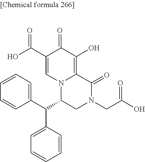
C12=C(O)C(=O)C(C(O)=O)=CN1C(C(C1=CC=CC=C1)C1=CC=CC=C1)CN(CC(O)=O)C2=O
